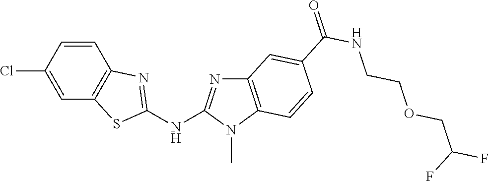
C1(Cl)=CC2=C(C=C1)N=C(NC1=NC3=C(N1C)C=CC(C(NCCOCC(F)F)=O)=C3)S2
